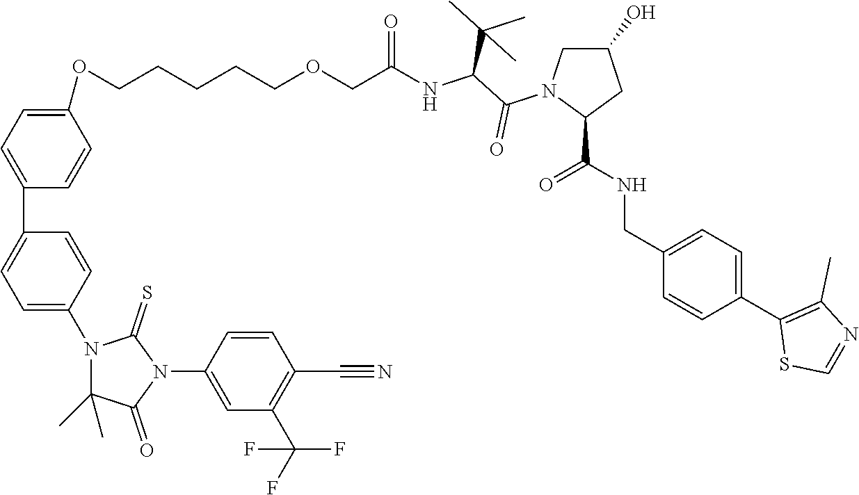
C1=C(N2C(C)(C)C(=O)N(C3=CC(C(F)(F)F)=C(C#N)C=C3)C2=S)C=CC(C2=CC=C(OCCCCCOCC(NC(C(N3CC(O)CC3C(NCC3=CC=C(C4=C(C)N=CS4)C=C3)=O)=O)C(C)(C)C)=O)C=C2)=C1
